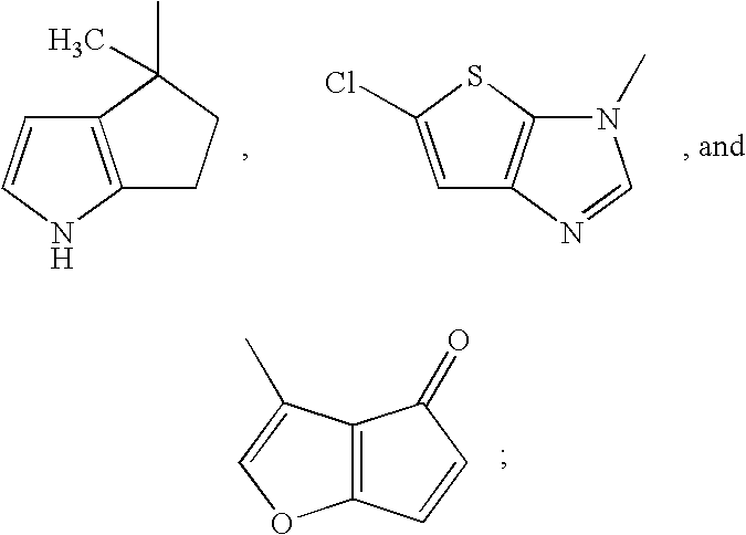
C12=C(N=CN1C)C=C(Cl)S2.C12=C(NC=C1)CCC2(C)C.C12=C(C(C)=CO1)C(=O)C=C2
